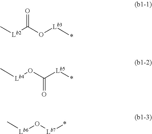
C[Lb2]C(O[Lb3]*)=O.*[Lb5]C(O[Lb4]C)=O.*[Lb7]O[Lb6]C
